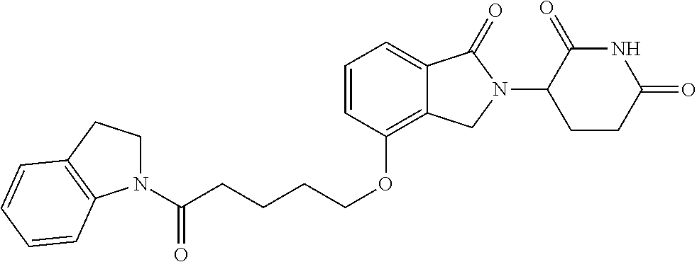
N1(C(CCCCOC2=C3C(=CC=C2)C(=O)N(C2C(=O)NC(=O)CC2)C3)=O)CCC2=C1C=CC=C2
